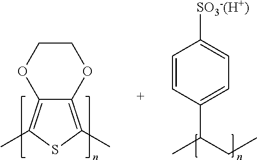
C1=CC(C(C)CC)=CC=C1[SO3-(H+)].C1COC2=C(C)SC(C)=C2O1
